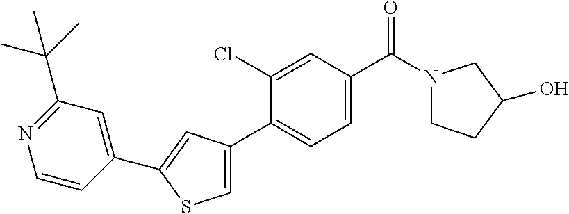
N1(C(C2=CC=C(C3=CSC(C4=CC(C(C)(C)C)=NC=C4)=C3)C(Cl)=C2)=O)CCC(O)C1
